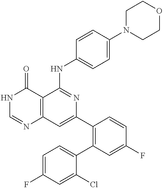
C12=C(C=C(C3=C(C4=CC=C(F)C=C4Cl)C=C(F)C=C3)N=C1NC1=CC=C(N3CCOCC3)C=C1)N=CNC2=O
